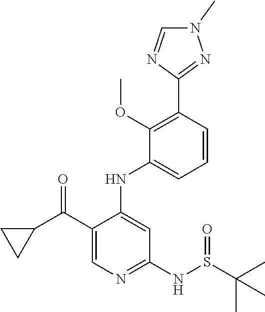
C1(C(C2CC2)=O)=CN=C(NS(C(C)(C)C)=O)C=C1NC1=CC=CC(C2=NN(C)C=N2)=C1OC
